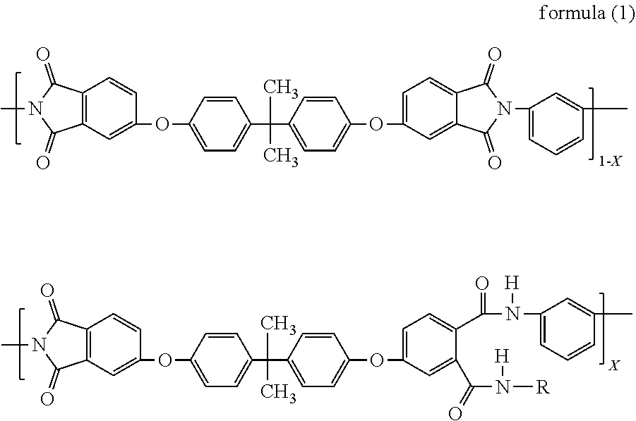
C12=C(C=C(OC3=CC=C(C(C4=CC=C(OC5=CC=C6C(=C5)C(=O)N(C5=CC=CC(C)=C5)C6=O)C=C4)(C)C)C=C3)C=C1)C(=O)N(C)C2=O.C1=C(OC2=CC3=C(C=C2)C(=O)N(C)C3=O)C=CC(C(C2=CC=C(OC3=CC=C(C(=O)N([H])C4=CC=CC(C)=C4)C(C(N([H])[R])=O)=C3)C=C2)(C)C)=C1
